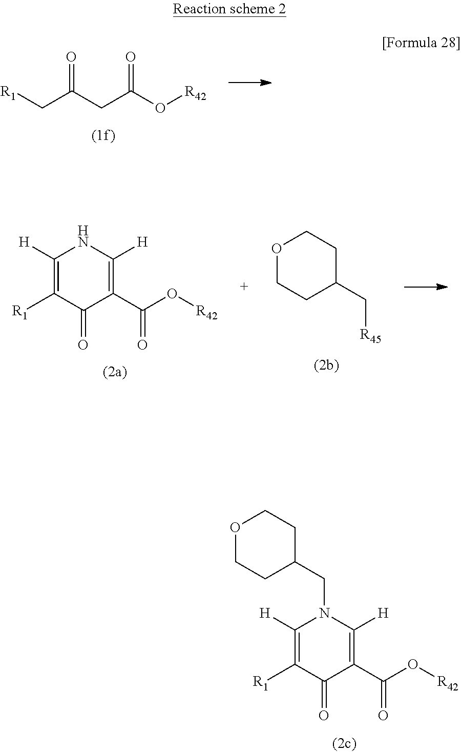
O1CCC(CN2C([H])=C([R1])C(=O)C(C(O[R42])=O)=C2[H])CC1.C(C(CC(O[R42])=O)=O)[R1].N1C([H])=C([R1])C(=O)C(C(O[R42])=O)=C1[H].O1CCC(C[R45])CC1
